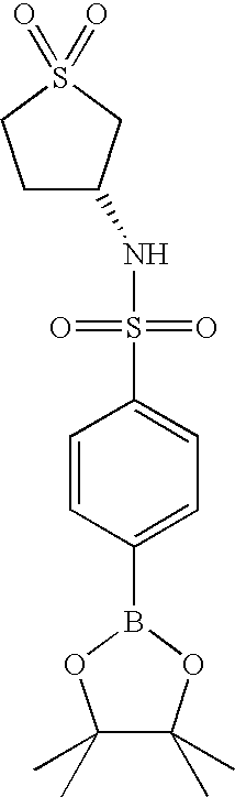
C1C(NS(=O)(=O)C2=CC=C(B3OC(C)(C)C(C)(C)O3)C=C2)CS(=O)(=O)C1
